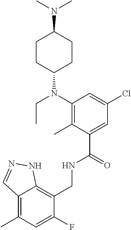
C1(CNC(C2=CC(Cl)=CC(N(C3CCC(N(C)C)CC3)CC)=C2C)=O)=C2C(=C(C)C=C1F)C=NN2
